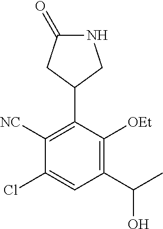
N1C(=O)CC(C2=C([NC])C(Cl)=CC(C(C)O)=C2[OEt])C1
